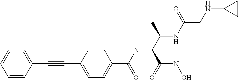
C1=CC(C#CC2=CC=C(C(=O)NC(C(=O)NO)C(C)NC(CNC3CC3)=O)C=C2)=CC=C1
